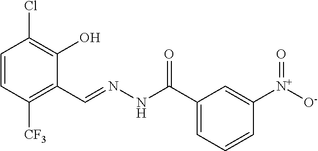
C1=CC([CF3])=C(C=NNC(C2=CC=CC([N+]([O-])=O)=C2)=O)C(O)=C1Cl
